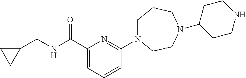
C1(C(NCC2CC2)=O)=CC=CC(N2CCCN(C3CCNCC3)CC2)=N1
